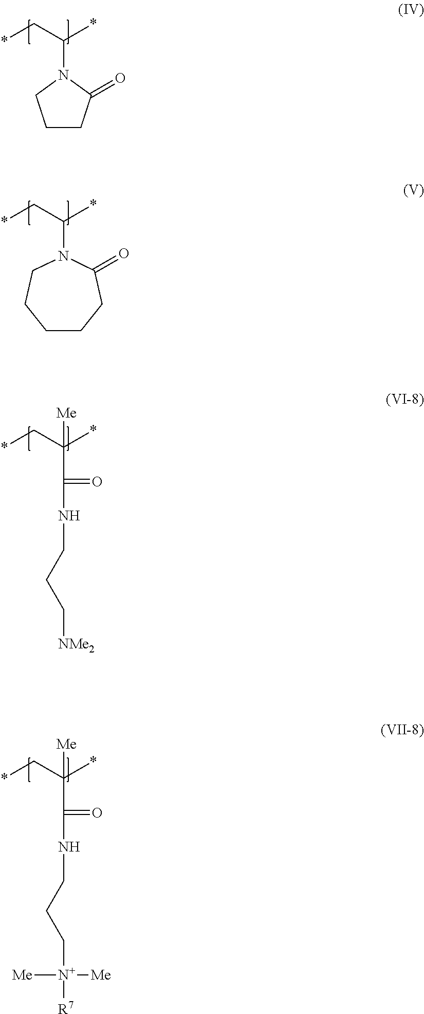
C1CC(=O)N(C(*)C*)C1.N1(C(*)C*)CCCCCC1=O.C(*)(C*)([Me])C(=O)NCCC[NMe2].C(*)(C*)([Me])C(=O)NCCC[N+]([Me])([Me])[R7]
